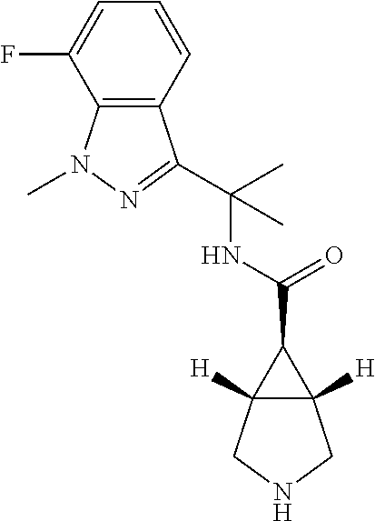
C12([H])C([H])(CNC1)C2C(=O)NC(C)(C)C1=NN(C)C2=C1C=CC=C2F
